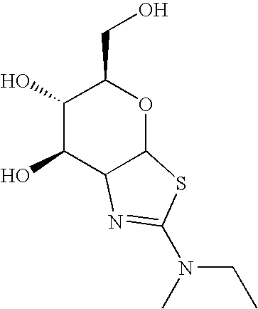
C1(O)C(O)C2C(OC1CO)SC(N(CC)C)=N2
